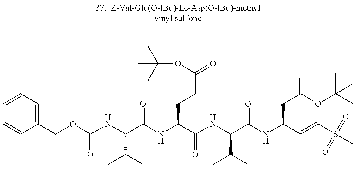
C1=CC=C(COC(NC(C(NC(C(NC(C(NC(C=CS(C)(=O)=O)CC(=O)OC(C)(C)C)=O)C(C)CC)=O)CCC(=O)OC(C)(C)C)=O)C(C)C)=O)C=C1
